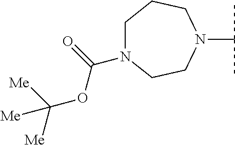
C1N(C(OC([Me])([Me])[Me])=O)CCN(C(C)C)CC1
